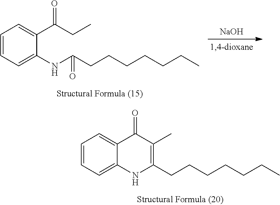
[NaOH].C1=CC=C(NC(=O)CCCCCCC)C(C(CC)=O)=C1.C1=CC=C2C(=C1)C(=O)C(C)=C(CCCCCCC)N2
